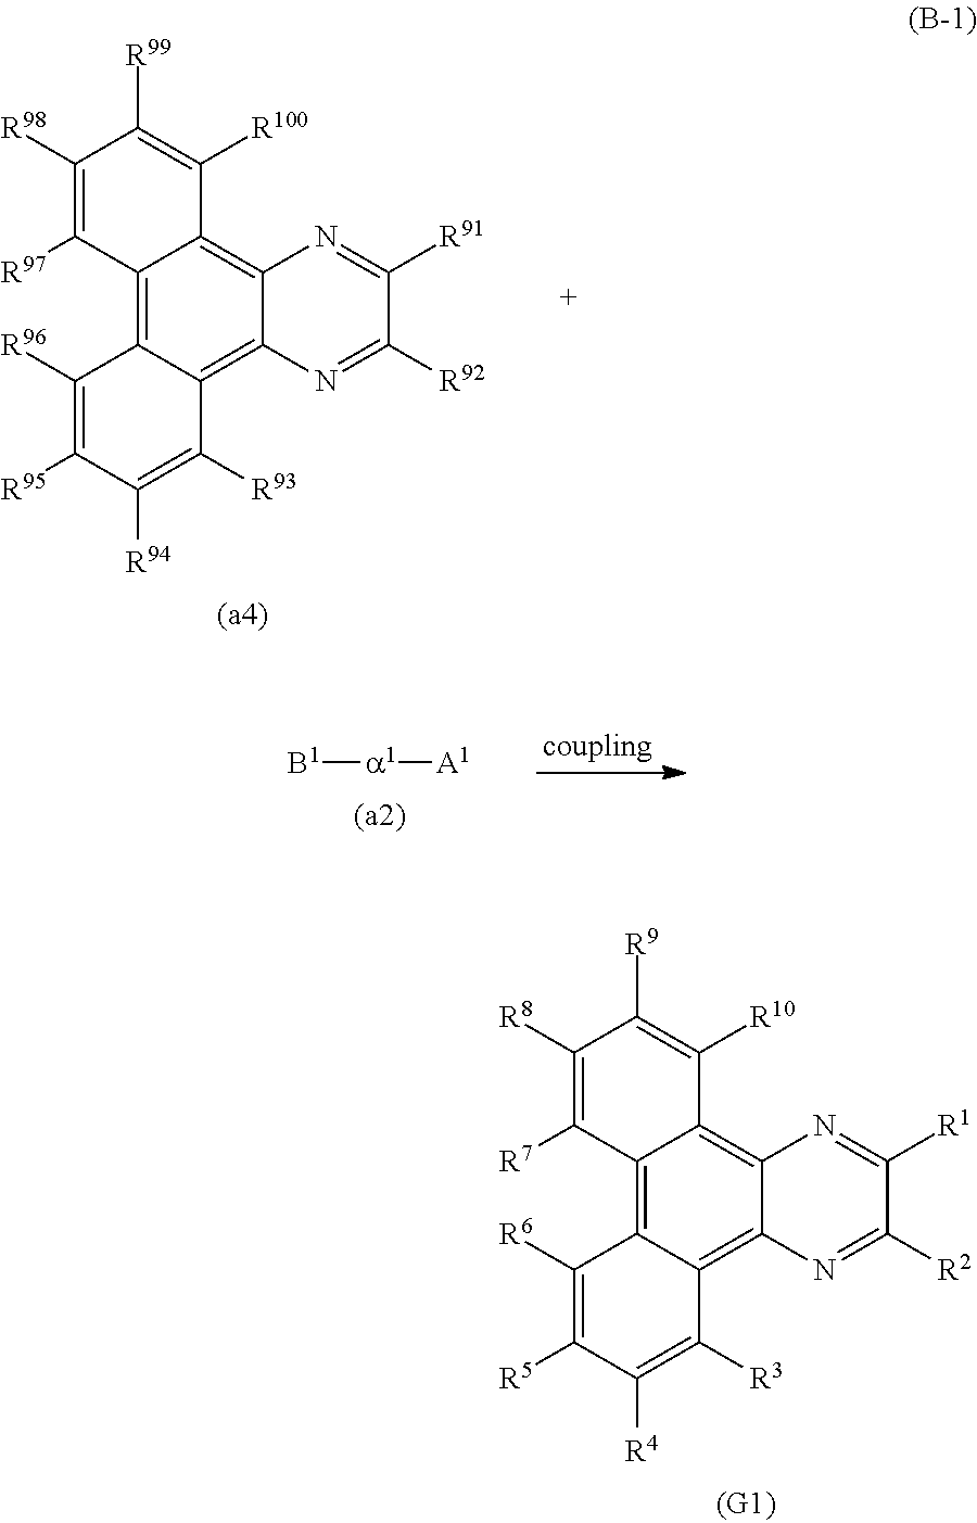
C12=C3C(=C4C(=C1C([R100])=C([R99])C([R98])=C2[R97])N=C([R91])C([R92])=N4)C([R93])=C([R94])C([R95])=C3[R96].[B1][a1][A1].C12=C3C(=C4C(=C1C([R10])=C([R9])C([R8])=C2[R7])N=C([R1])C([R2])=N4)C([R3])=C([R4])C([R5])=C3[R6]
